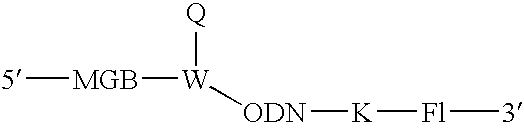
[5][MGB][W]([Q])[ODN][K][Fl][3]
